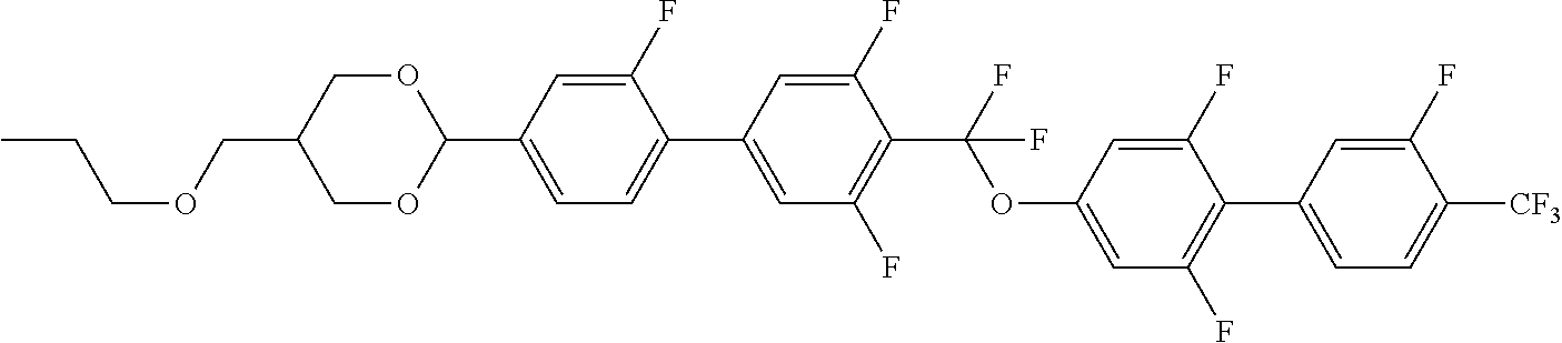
O(CC1COC(C2=CC=C(C3=CC(F)=C(C(F)(OC4=CC(F)=C(C5=CC=C([CF3])C(F)=C5)C(F)=C4)F)C(F)=C3)C(F)=C2)OC1)CCC
